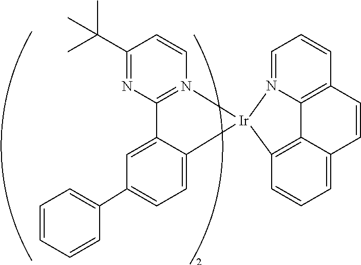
C1=CC=CC(C2=CC=C3C(=C2)C2=N(C=CC(C(C)(C)C)=N2)[Ir]32N3=CC=CC4=C3C3=C2C=CC=C3C=C4)=C1
